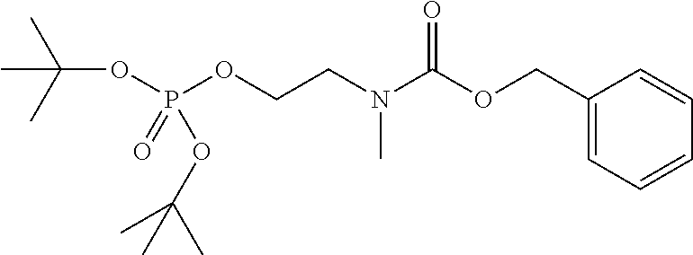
N(CCOP(OC(C)(C)C)(OC(C)(C)C)=O)(C)C(OCC1=CC=CC=C1)=O
